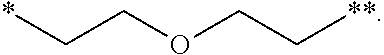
C(COCC[**])*
